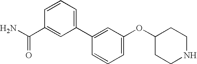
C1(OC2CCNCC2)=CC=CC(C2=CC=CC(C(N)=O)=C2)=C1
